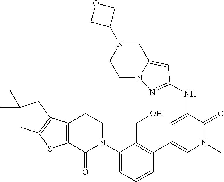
N(C1=CC(C2=C(CO)C(N3CCC4=C(C3=O)SC3=C4CC(C)(C)C3)=CC=C2)=CN(C)C1=O)C1=NN2CCN(C3COC3)CC2=C1
